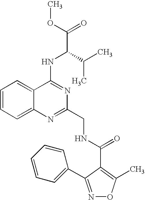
C12=CC=CC=C1N=C(CNC(C1=C(C)ON=C1C1=CC=CC=C1)=O)N=C2NC(C(=O)OC)C(C)C
